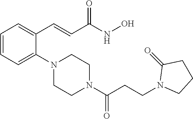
C1=CC=C(N2CCN(C(CCN3CCCC3=O)=O)CC2)C(C=CC(NO)=O)=C1
